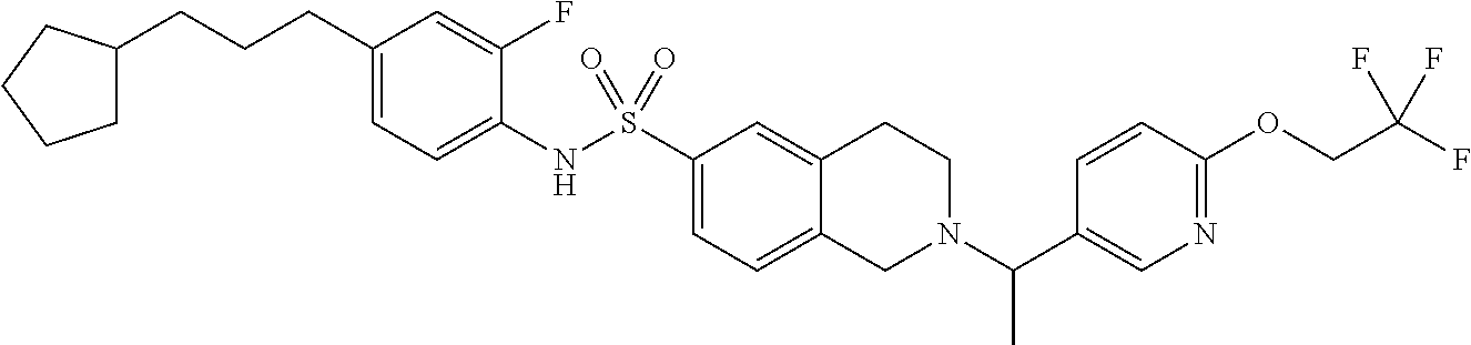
C1(NS(C2=CC=C3C(=C2)CCN(C(C2=CN=C(OCC(F)(F)F)C=C2)C)C3)(=O)=O)=CC=C(CCCC2CCCC2)C=C1F
